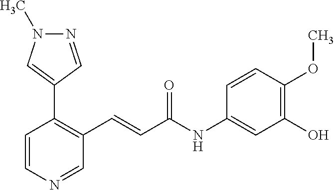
N1=CC(C2=C(C=CC(NC3=CC(O)=C(OC)C=C3)=O)C=NC=C2)=CN1C
